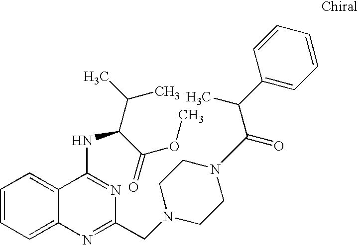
C1=CC=C2C(=C1)C(NC(C(C)C)C(=O)OC)=NC(CN1CCN(C(=O)C(C3=CC=CC=C3)C)CC1)=N2
